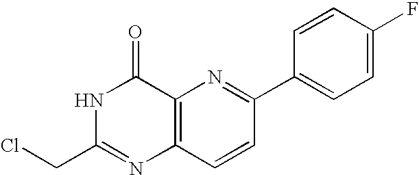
N1C(=O)C2=C(N=C1CCl)C=CC(C1=CC=C(F)C=C1)=N2
